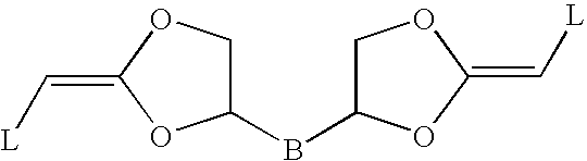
C1(BC2COC(=C[L])O2)COC(=C[L])O1
